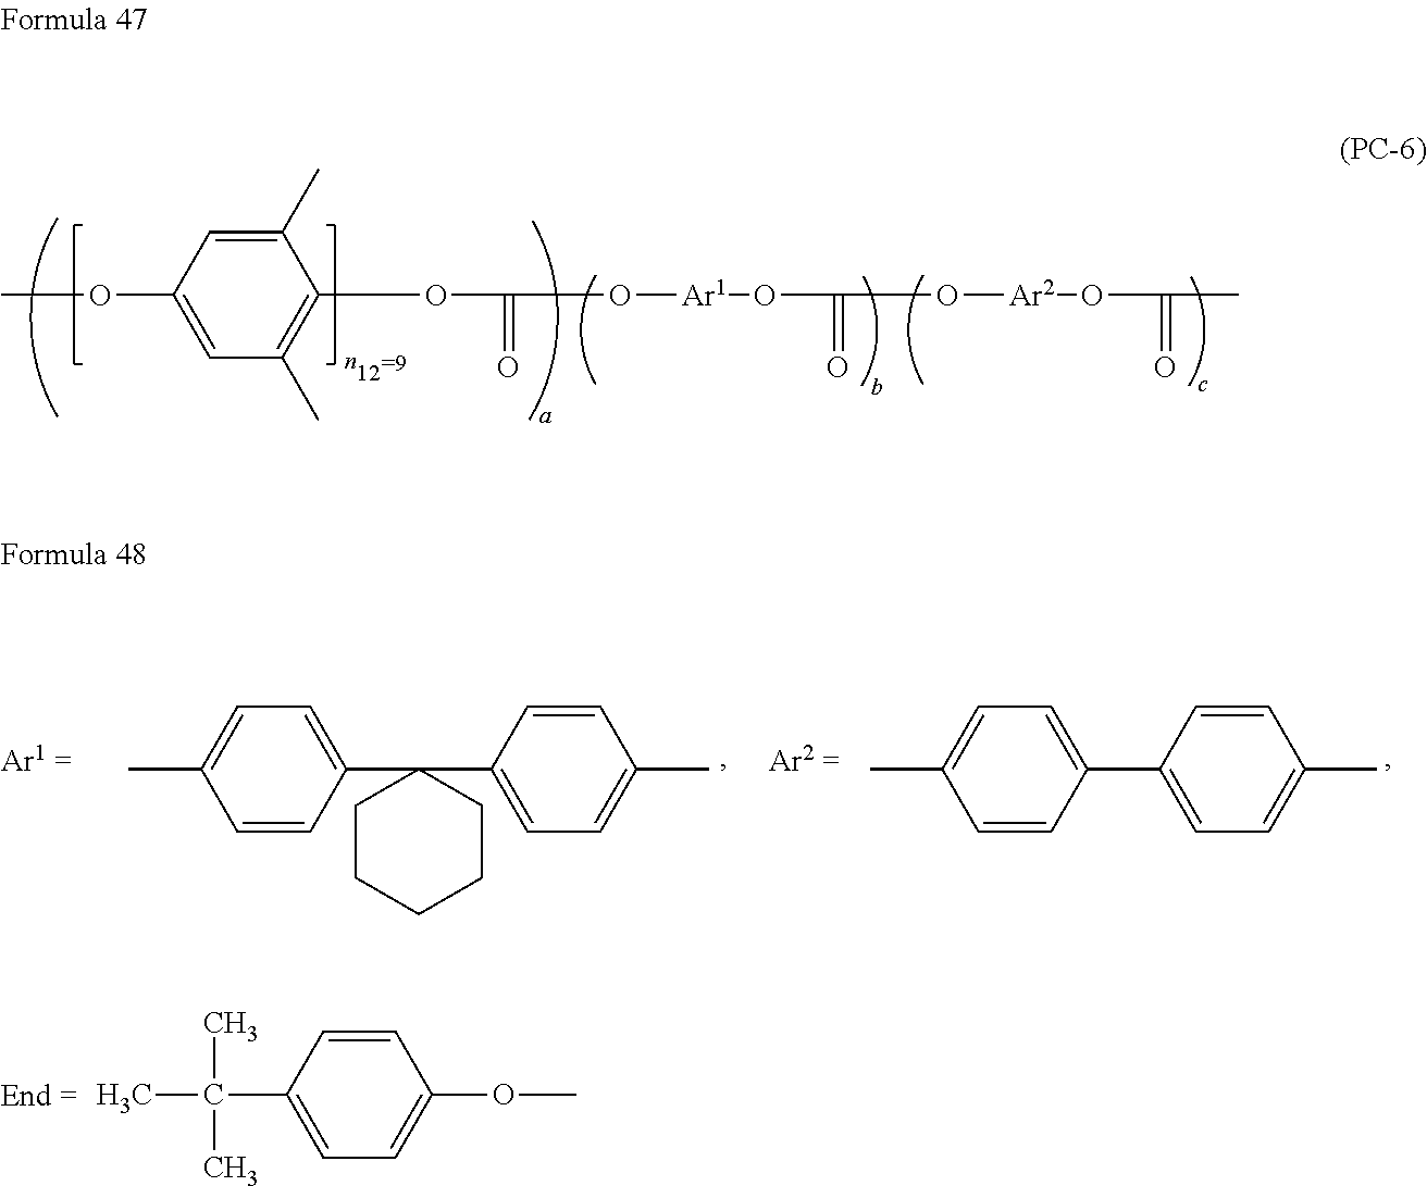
COC1=CC(C)=C(OC(=O)O[Ar1]OC(=O)O[Ar2]OC(C)=O)C(C)=C1.C1=CC(C2(C3=CC=C(C)C=C3)CCCCC2)=CC=C1C.C1=CC(C2=CC=C(C)C=C2)=CC=C1C.C1=CC(C(C)(C)C)=CC=C1OC
